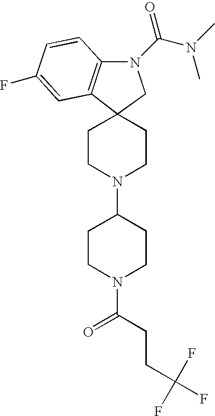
C12(CCN(C3CCN(C(CCC(F)(F)F)=O)CC3)CC1)C1=C(N(C(=O)N(C)C)C2)C=CC(F)=C1
